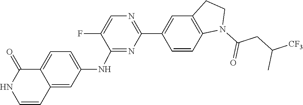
C1(F)=CN=C(C2=CC3=C(C=C2)N(C(CC([CF3])C)=O)CC3)N=C1NC1=CC=C2C(=C1)C=CNC2=O
